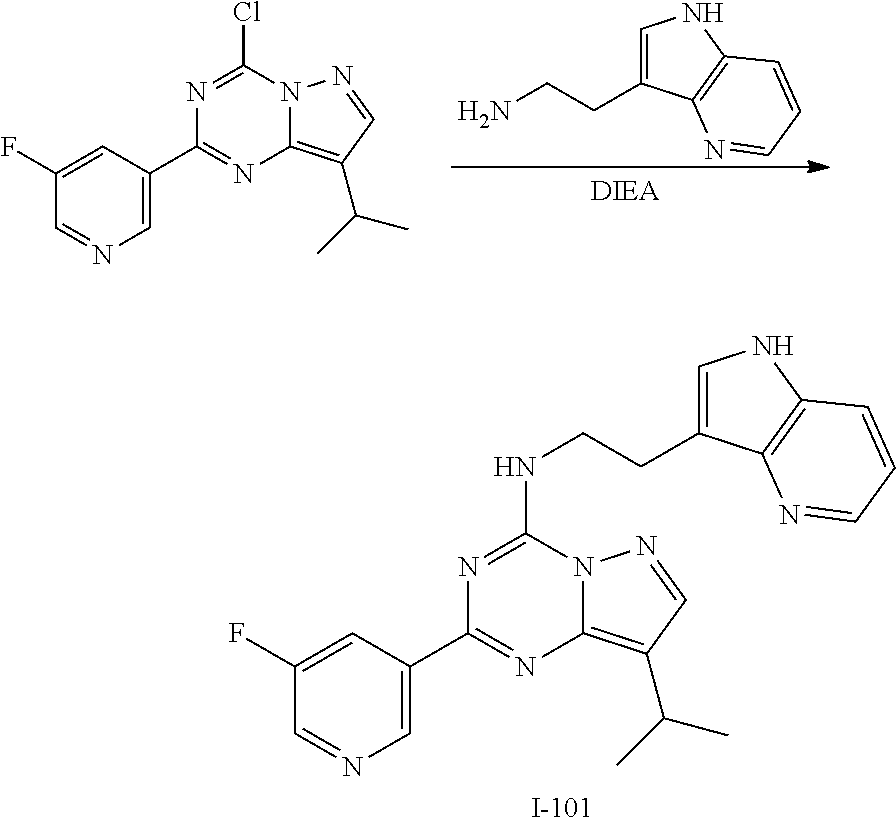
N1=C(Cl)N2C(=C(C(C)C)C=N2)N=C1C1=CN=CC(F)=C1.C1=C(CCN)C2=C(N1)C=CC=N2.N1=C(NCCC2=CNC3=C2N=CC=C3)N2C(=C(C(C)C)C=N2)N=C1C1=CN=CC(F)=C1
